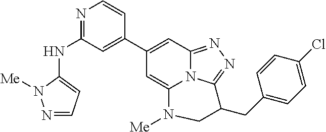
N1=C(NC2=CC=NN2[Me])C=C(C2=CC3=NN=C4N3C(=C2)N([Me])CC4CC2=CC=C(Cl)C=C2)C=C1
